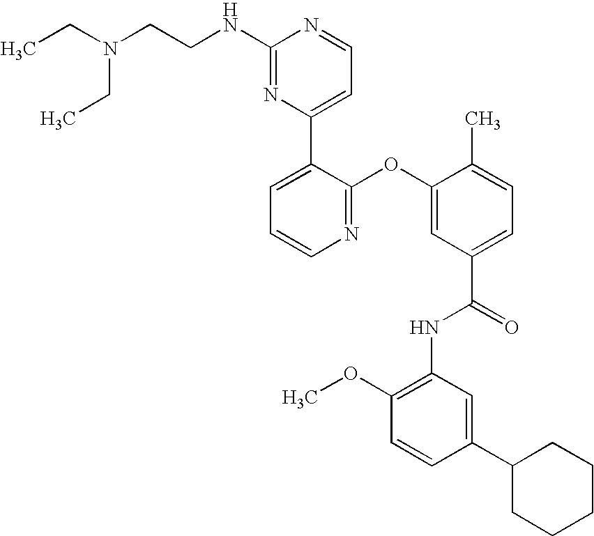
N1=C(OC2=CC(C(=O)NC3=C(OC)C=CC(C4CCCCC4)=C3)=CC=C2C)C(C2=CC=NC(NCCN(CC)CC)=N2)=CC=C1
